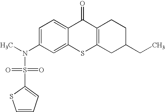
C1=C(N(C)S(C2=CC=CS2)(=O)=O)C=C2C(=C1)C(=O)C1=C(S2)CC(CC)CC1
